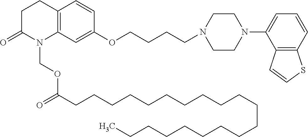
C12=C(C=C(OCCCCN3CCN(C4=CC=CC5=C4C=CS5)CC3)C=C1)N(COC(CCCCCCCCCCCCCCCCCCCC)=O)C(=O)CC2
